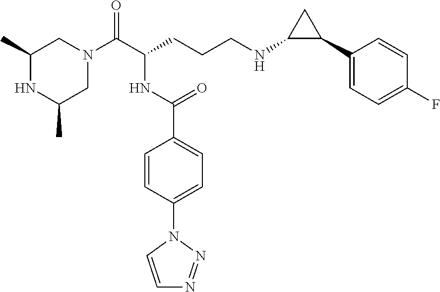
C1(C)NC(C)CN(C(C(CCCNC2C(C3=CC=C(F)C=C3)C2)NC(C2=CC=C(N3C=CN=N3)C=C2)=O)=O)C1
